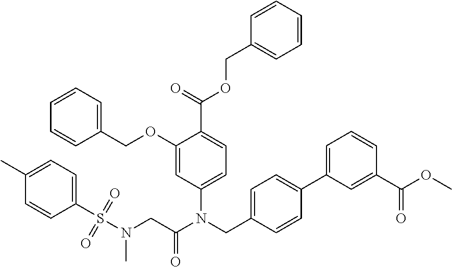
C1(OCC2=CC=CC=C2)=CC(N(CC2=CC=C(C3=CC=CC(C(OC)=O)=C3)C=C2)C(CN(S(C2=CC=C(C)C=C2)(=O)=O)C)=O)=CC=C1C(=O)OCC1=CC=CC=C1
